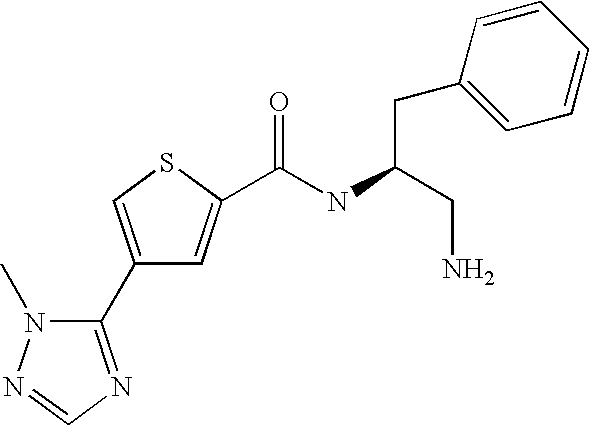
C1(C2=NC=NN2C)=CSC(C(NC(CN)CC2=CC=CC=C2)=O)=C1
